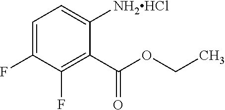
C1=C(F)C(F)=C(C(OCC)=O)C([NH2HCl])=C1
